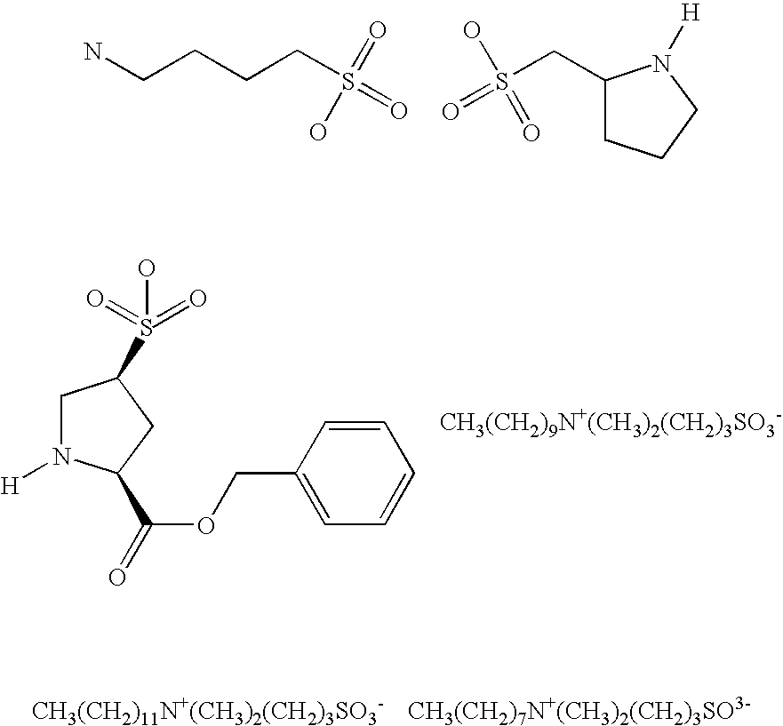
NCCCCS(=O)(O)=O.C1(CS(=O)(O)=O)CCCN1[H].[CH3(CH2)11N+(CH3)2(CH2)3SO3-].[CH3(CH2)7N+(CH3)2(CH2)3SO3-].C1N([H])C(C(OCC2=CC=CC=C2)=O)CC1S(=O)(=O)O.[CH3(CH2)9N+(CH3)2(CH2)3SO3-]
